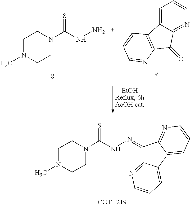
C1N(C)CCN(C(=S)NN)C1.C1=C2C(=NC=C1)C(=O)C1=C2C=CC=N1.C1N(C)CCN(C(=S)NN=C2C3=NC=CC=C3C3=CC=CN=C23)C1
